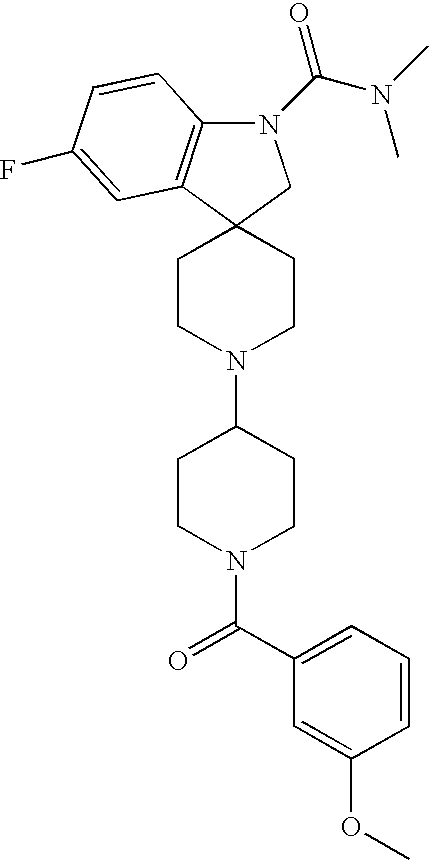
N1(C(=O)N(C)C)C2=C(C3(C1)CCN(C1CCN(C(C4=CC=CC(OC)=C4)=O)CC1)CC3)C=C(F)C=C2
